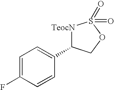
[TeocN]1C(C2=CC=C(F)C=C2)COS1(=O)=O
